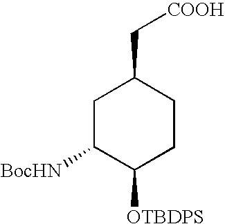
C1C([BocHN])C([OTBDPS])CCC1C[COOH]
